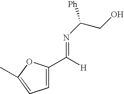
C1=C(C([H])=NC(CO)[Ph])OC(C)=C1
